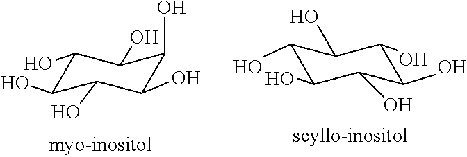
C1(O)C(O)C(O)C(O)C(O)C1O.C1(O)C(O)C(O)C(O)C(O)C1O
